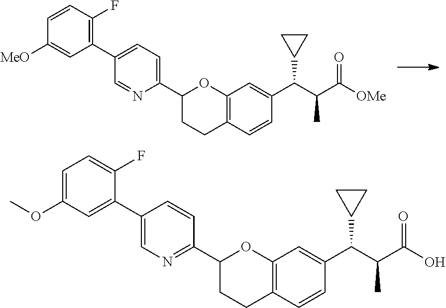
C12=C(C=C(C(C(C([OMe])=O)C)C3CC3)C=C1)OC(C1=CC=C(C3=C(F)C=CC([MeO])=C3)C=N1)CC2.C12=C(C=C(C(C(C(O)=O)C)C3CC3)C=C1)OC(C1=NC=C(C3=CC(OC)=CC=C3F)C=C1)CC2
